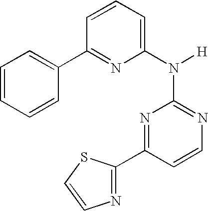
N1=C(N([H])C2=CC=CC(C3=CC=CC=C3)=N2)N=C(C2=NC=CS2)C=C1
